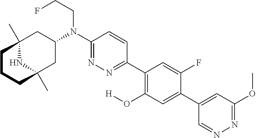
C12(C)NC(C)(CC(N(C3=NN=C(C4=C(O[H])C=C(C5=CC(OC)=NN=C5)C(F)=C4)C=C3)CCF)C1)CCC2
